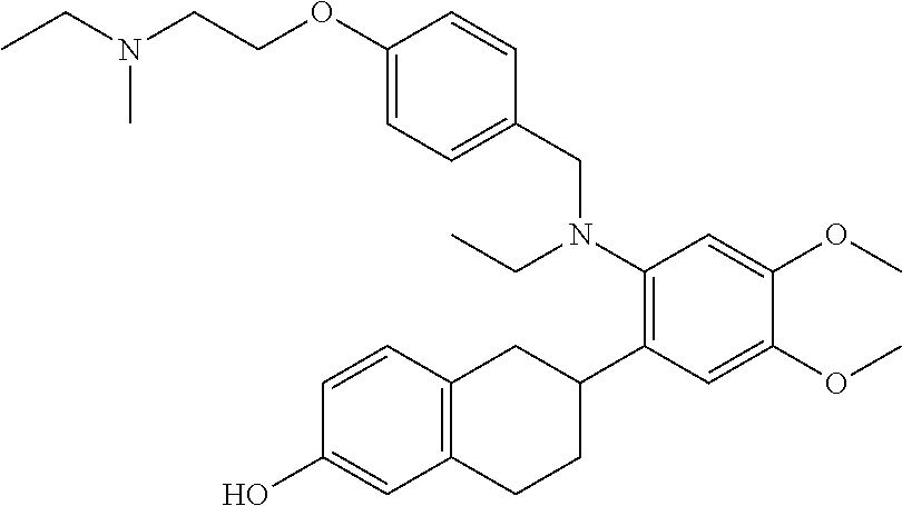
C1(OCCN(CC)C)=CC=C(CN(C2=C(C3CC4=C(CC3)C=C(O)C=C4)C=C(OC)C(OC)=C2)CC)C=C1
